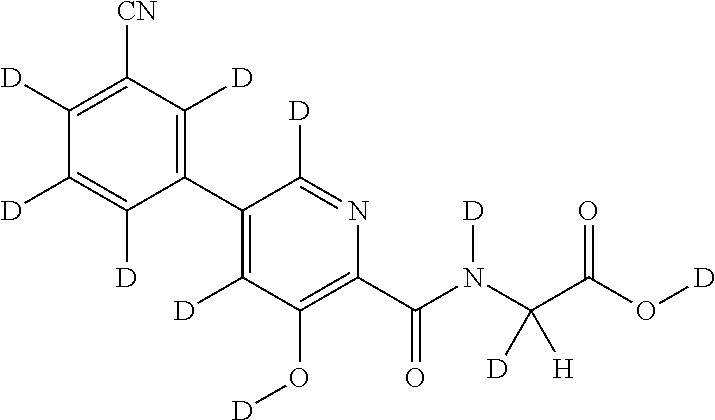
C1(C2=C([D])C(O[D])=C(C(N(C(C(O[D])=O)([D])[H])[D])=O)N=C2[D])=C([D])C([CN])=C([D])C([D])=C1[D]
